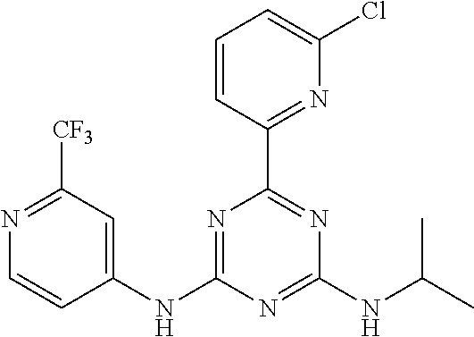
C1(NC2=NC(C3=NC(Cl)=CC=C3)=NC(NC(C)C)=N2)=CC([CF3])=NC=C1
